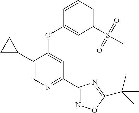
C1(C2CC2)=CN=C(C2=NOC(C(C)(C)C)=N2)C=C1OC1=CC(S(=O)(=O)C)=CC=C1
